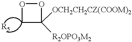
C1C([R2OPO3M2])([OCH2CH2CZ(COOM)2])OO1
